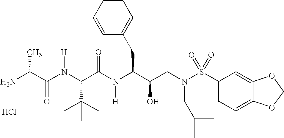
NC(C(N(C(C(N(C(C(CN(S(C1=CC=C2C(=C1)OCO2)(=O)=O)CC(C)C)O)CC1=CC=CC=C1)[H])=O)C(C)(C)C)[H])=O)C.Cl
